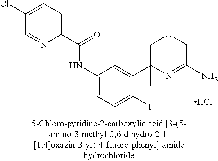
C1(Cl)=CC=C(C(=O)NC2=CC=C(F)C(C3(C)N=C(N)COC3)=C2)N=C1.Cl
